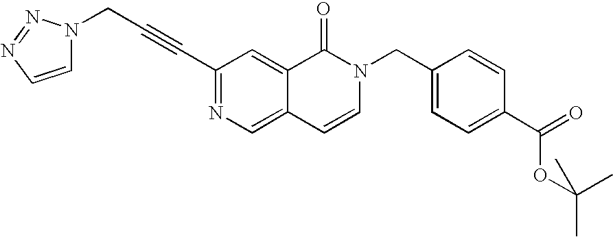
C(#CC1=NC=C2C(=C1)C(=O)N(CC1=CC=C(C(OC(C)(C)C)=O)C=C1)C=C2)CN1C=CN=N1
